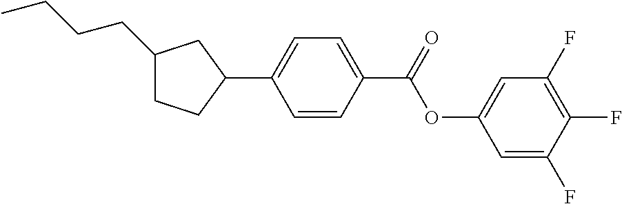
C1(CCCC)CCC(C2=CC=C(C(OC3=CC(F)=C(F)C(F)=C3)=O)C=C2)C1
